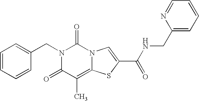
C1=CC=CC(CN2C(=O)C(C)=C3N(C2=O)C=C(C(NCC2=CC=CC=N2)=O)S3)=C1
